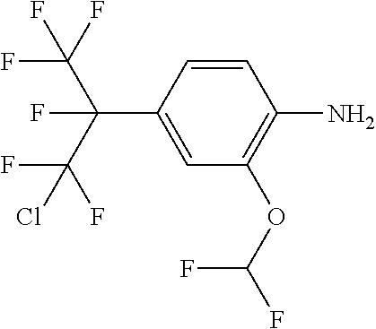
C1=C(C(C(F)(Cl)F)(C(F)(F)F)F)C=CC(N)=C1OC(F)F
